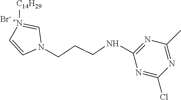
N1(CCCNC2=NC(C)=NC(Cl)=N2)C=[N+]([C14H29])C=C1.[Br-]
